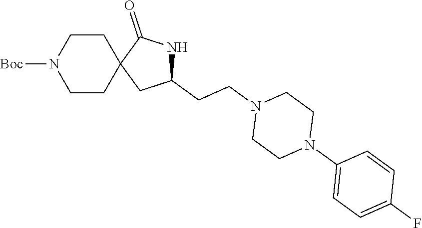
C1(CCN2CCN(C3=CC=C(F)C=C3)CC2)NC(=O)C2(C1)CCN([Boc])CC2
